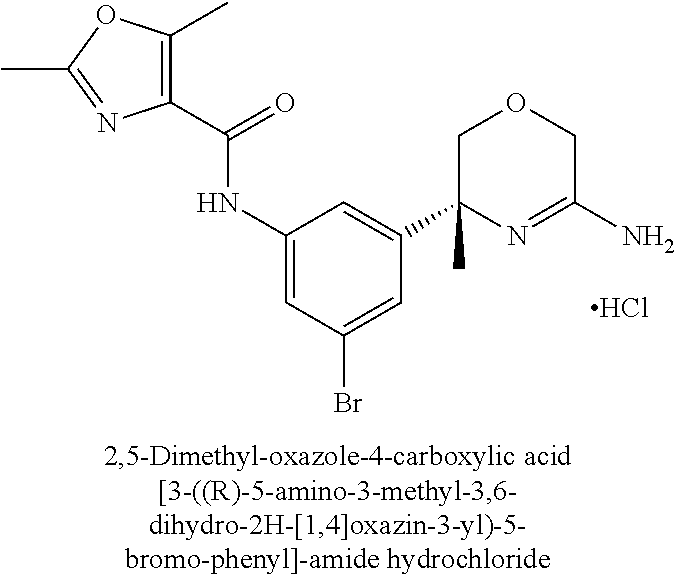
C1(C(=O)NC2=CC(Br)=CC(C3(C)N=C(N)COC3)=C2)=C(C)OC(C)=N1.Cl
